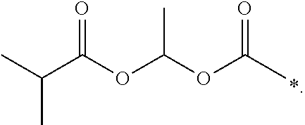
CC(C(OC(OC(C)=O)C)=O)C
